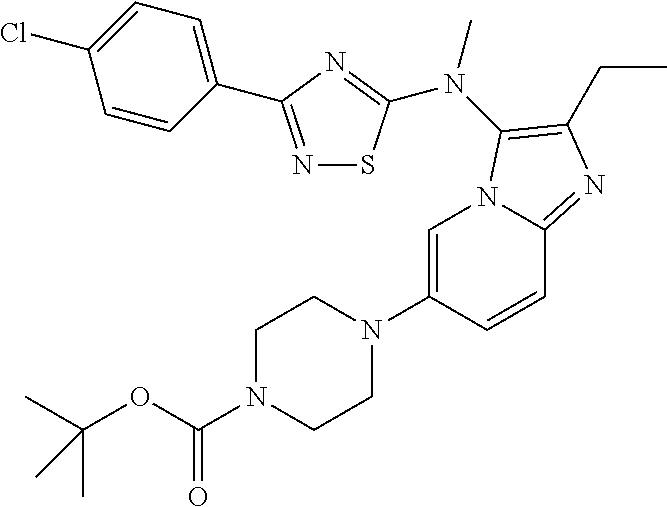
C1=C(N2CCN(C(OC(C)(C)C)=O)CC2)C=CC2=NC(CC)=C(N(C)C3=NC(C4=CC=C(Cl)C=C4)=NS3)N12
